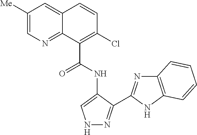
C1(C(NC2=CNN=C2C2=NC3=C(N2)C=CC=C3)=O)=C(Cl)C=CC2=CC([Me])=CN=C12
